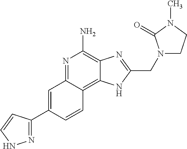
C1=C(C2=NNC=C2)C=CC2=C3C(=C(N)N=C12)N=C(CN1CCN(C)C1=O)N3
